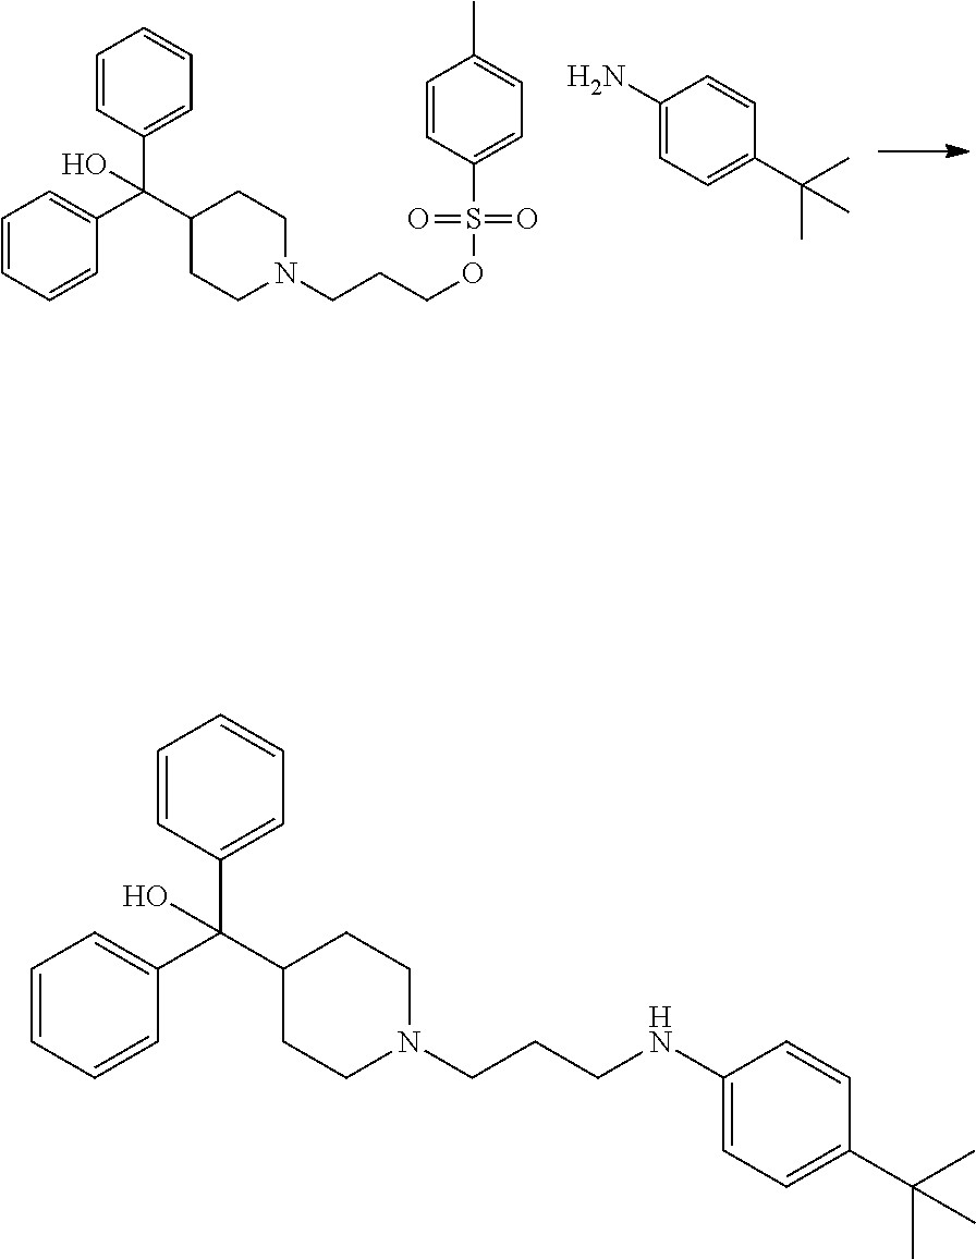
C1(N)=CC=C(C(C)(C)C)C=C1.C1=CC(C(C2CCN(CCCOS(C3=CC=C(C)C=C3)(=O)=O)CC2)(C2=CC=CC=C2)O)=CC=C1.C1=CC(C(C2CCN(CCCNC3=CC=C(C(C)(C)C)C=C3)CC2)(C2=CC=CC=C2)O)=CC=C1
